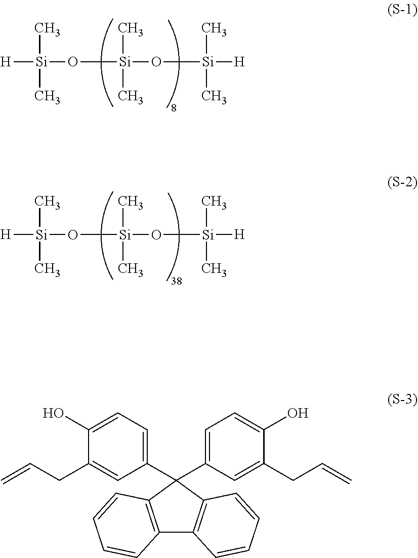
[H][Si](O[Si](O[Si]([H])(C)C)(C)C)(C)C.[H][Si](O[Si](O[Si]([H])(C)C)(C)C)(C)C.C12=C(C(C3=CC=C(O)C(CC=C)=C3)(C3=CC=C(O)C(CC=C)=C3)C3=C1C=CC=C3)C=CC=C2
